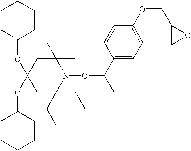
C1C(CC)(CC)N(OC(C)C2=CC=C(OCC3CO3)C=C2)C(C)(C)CC1(OC1CCCCC1)OC1CCCCC1
